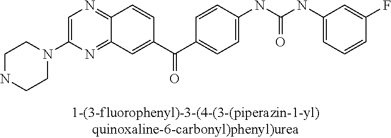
N1=C2C(=NC=C1N1CCNCC1)C=CC(C(C1=CC=C(NC(NC3=CC=CC(F)=C3)=O)C=C1)=O)=C2
